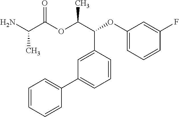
NC(C(OC(C(C1=CC(C2=CC=CC=C2)=CC=C1)OC1=CC=CC(F)=C1)C)=O)C
